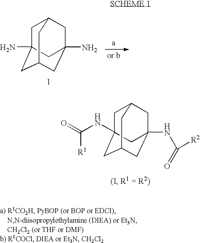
C1C2(N)CC3CC(N)(CC1C3)C2.C1C2(NC(=O)[R1])CC3CC(NC(=O)[R2])(CC1C3)C2
